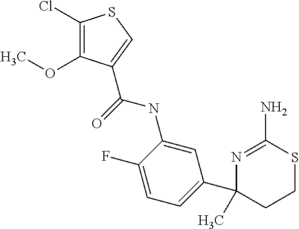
C1(Cl)=C(OC)C(C(=O)NC2=CC(C3(C)CCSC(N)=N3)=CC=C2F)=CS1
